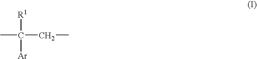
CC(CC)([R1])[Ar]
